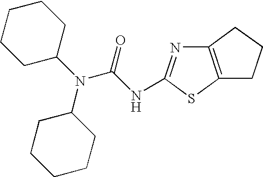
N(C1CCCCC1)(C1CCCCC1)C(=O)NC1=NC2=C(S1)CCC2
